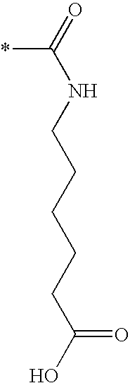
*C(NCCCCCC(O)=O)=O
